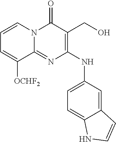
C1=CN2C(=NC(NC3=CC=C4C(=C3)C=CN4)=C(CO)C2=O)C([OCHF2])=C1
